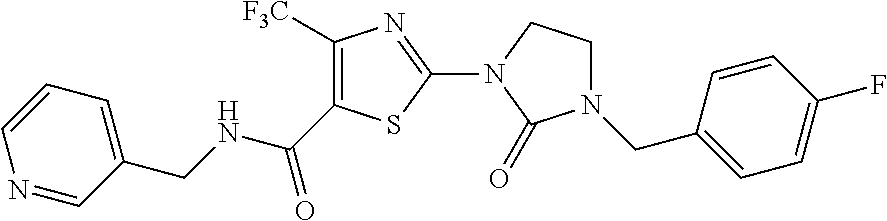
C1([F3C])=C(C(NCC2=CC=CN=C2)=O)SC(N2C(=O)N(CC3=CC=C(F)C=C3)CC2)=N1
